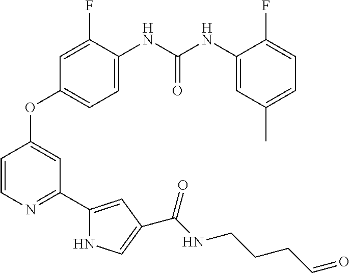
C1=C(NC(NC2=CC(C)=CC=C2F)=O)C(F)=CC(OC2=CC(C3=CC(C(NCCCC=O)=O)=CN3)=NC=C2)=C1
